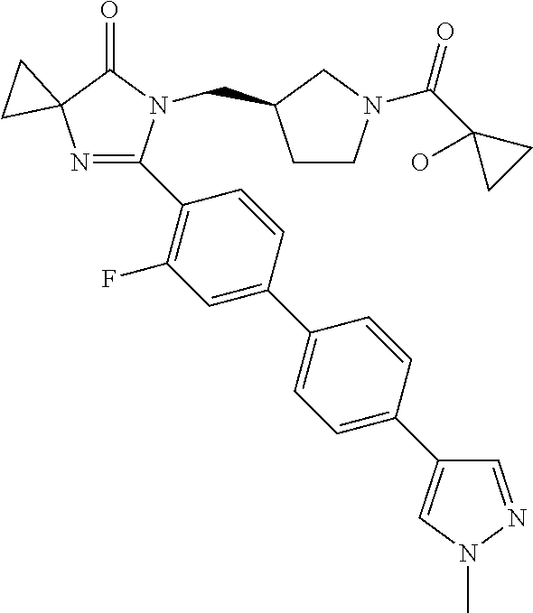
N1=C(C2=C(F)C=C(C3=CC=C(C4=CN(C)N=C4)C=C3)C=C2)N(CC2CCN(C(C3(O)CC3)=O)C2)C(=O)C12CC2
